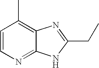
C1=CN=C2C(=C1C)N=C(CC)N2
